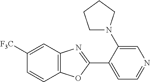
C1=C(N2CCCC2)C(C2=NC3=C(O2)C=CC([F3C])=C3)=CC=N1
